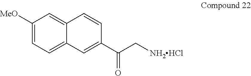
C1([MeO])=CC=C2C(=C1)C=CC(C(C[NH2HCl])=O)=C2
